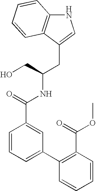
N1C2=C(C(CC(CO)NC(C3=CC(C4=C(C(=O)OC)C=CC=C4)=CC=C3)=O)=C1)C=CC=C2
